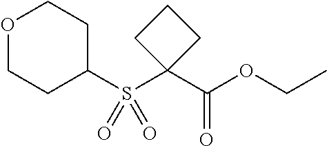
O1CCC(S(C2(C(OCC)=O)CCC2)(=O)=O)CC1
